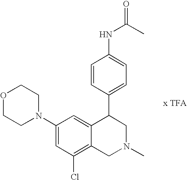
[x TFA].C1(Cl)=C2C(=CC(N3CCOCC3)=C1)C(C1=CC=C(NC(C)=O)C=C1)CN(C)C2
